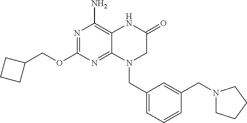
N1=C(OCC2CCC2)N=C2C(=C1N)NC(=O)CN2CC1=CC=CC(CN2CCCC2)=C1
